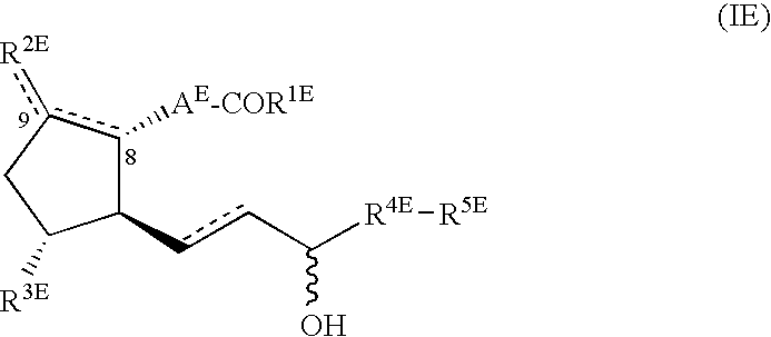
C1(ccC([R4E][R5E])O)c([AE-COR1E])c([R2E])CC1[R3E]
